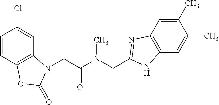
C1=CC2=C(C=C1Cl)N(CC(N(CC1=NC3=C(C=C(C)C(C)=C3)N1)C)=O)C(=O)O2
